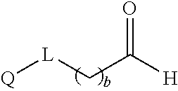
O=C([H])C[L][Q]
